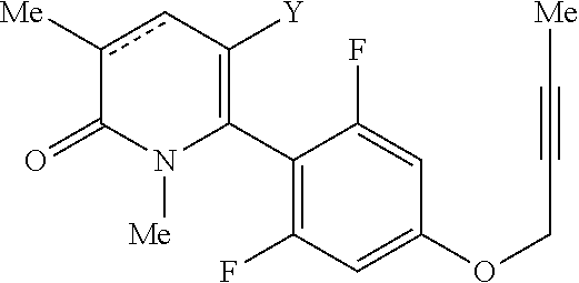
C1(C2=C([Y])cc([Me])C(=O)N2[Me])=C(F)C=C(OCC#C[Me])C=C1F
